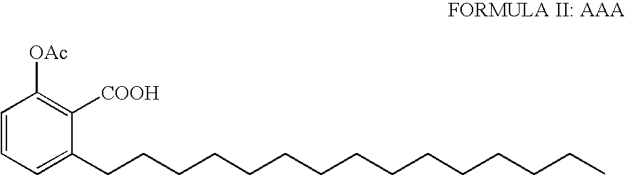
C1=CC=C(CCCCCCCCCCCCCCC)C([COOH])=C1[OAc]
